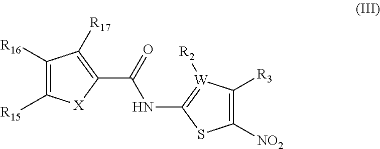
C1(C(NC2=[W]([R2])C([R3])=C([NO2])S2)=O)=C([R17])C([R16])=C([R15])[X]1
